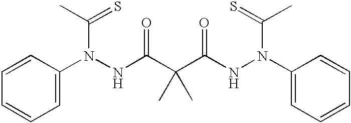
C1=CC(N(C(C)=S)NC(C(C(NN(C(=S)C)C2=CC=CC=C2)=O)(C)C)=O)=CC=C1
